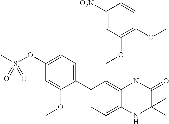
C12=C(COC3=C(OC)C=CC([O2N])=C3)C(C3=CC=C(OS(C)(=O)=O)C=C3OC)=CC=C1NC(C)(C)C(=O)N2C
